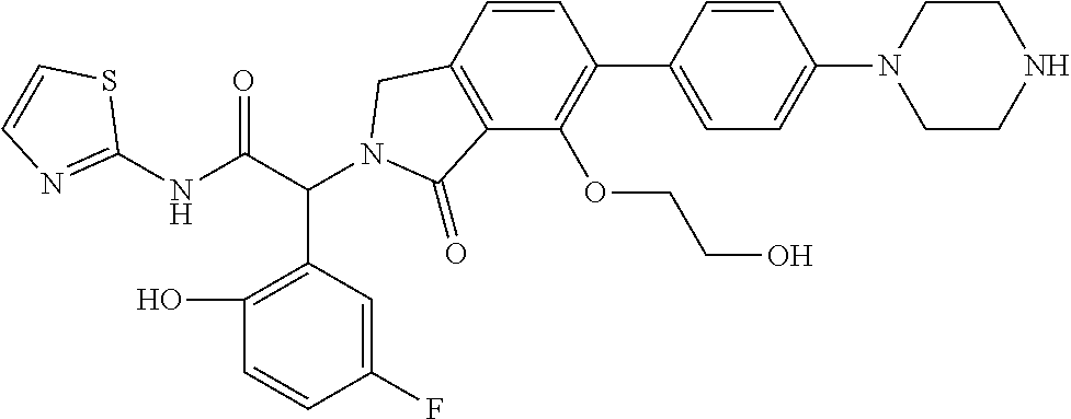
C1(NC(C(C2=C(O)C=CC(F)=C2)N2CC3=C(C(OCCO)=C(C4=CC=C(N5CCNCC5)C=C4)C=C3)C2=O)=O)=NC=CS1
